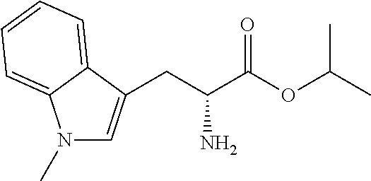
N1(C)C=C(CC(C(OC(C)C)=O)N)C2=CC=CC=C12
